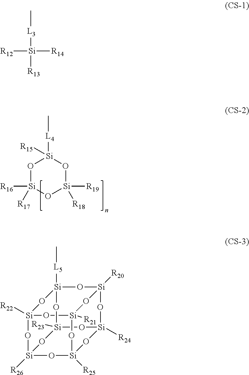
O1[Si]([R16])([R17])O[Si]([R18])([R19])O[Si]1([L4]C)[R15].[Si]([R14])([R12])([R13])[L3]C.[Si]12([R22])O[Si]3([R26])O[Si]4([R25])O[Si]5([R24])O[Si]([R23])(O3)O[Si]([L5]C)(O1)O[Si]([R20])(O5)O[Si]([R21])(O2)O4
